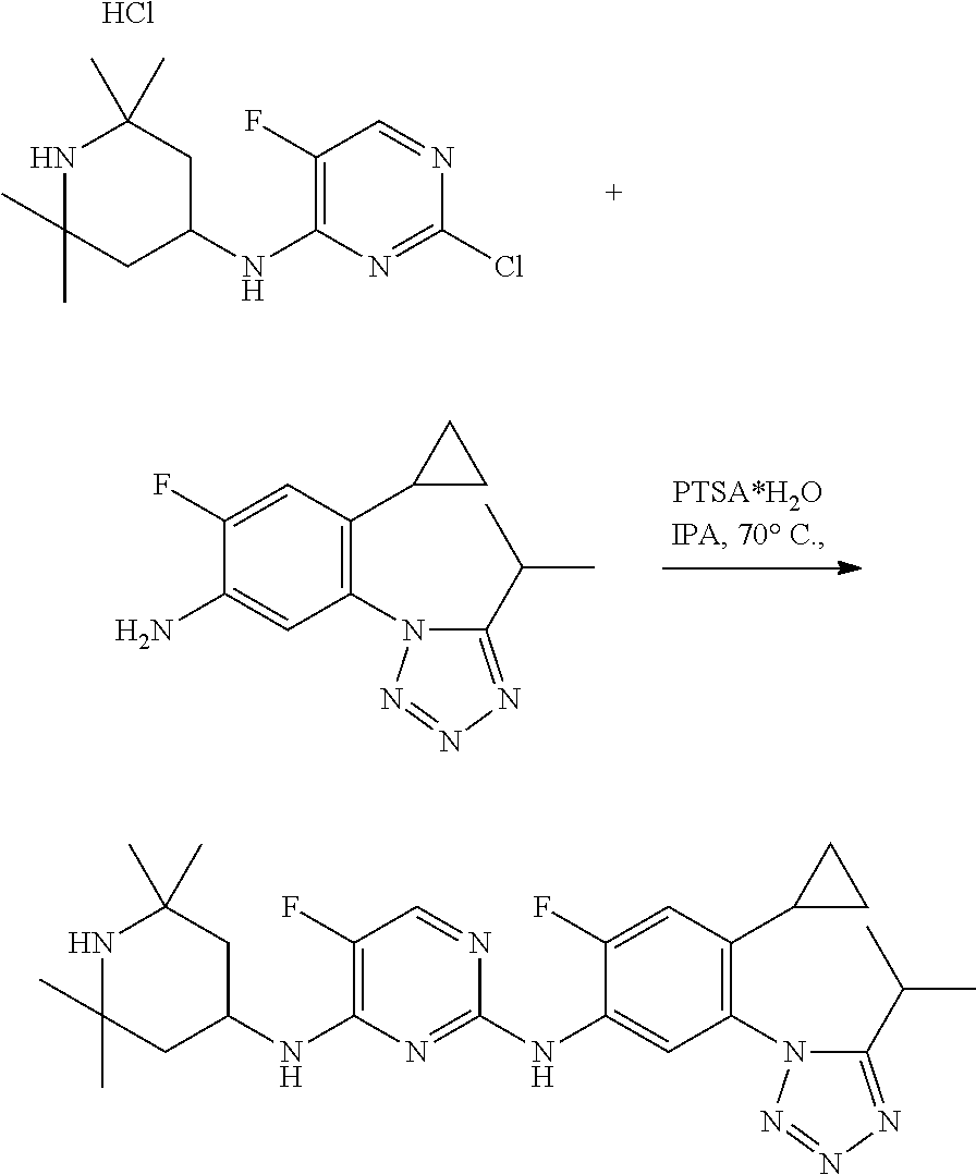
N1C(C)(C)CC(NC2=C(F)C=NC(Cl)=N2)CC1(C)C.Cl.C1(F)=CC(C2CC2)=C(N2C(C(C)C)=NN=N2)C=C1N.C1(F)=CC(C2CC2)=C(N2C(C(C)C)=NN=N2)C=C1NC1=NC(NC2CC(C)(C)NC(C)(C)C2)=C(F)C=N1
